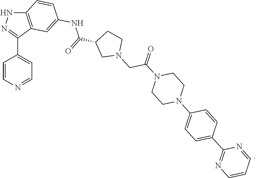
C12=C(C(C3=CC=NC=C3)=NN1)C=C(NC(C1CN(CC(N3CCN(C4=CC=C(C5=NC=CC=N5)C=C4)CC3)=O)CC1)=O)C=C2
